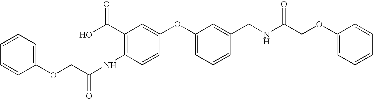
C1(OCC(NC2=C(C(O)=O)C=C(OC3=CC=CC(CNC(COC4=CC=CC=C4)=O)=C3)C=C2)=O)=CC=CC=C1
